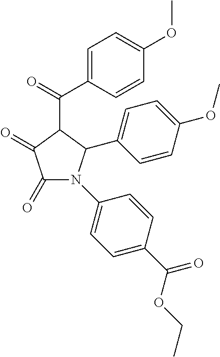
C1(=O)C(=O)C(C(=O)C2=CC=C(OC)C=C2)C(C2=CC=C(OC)C=C2)N1C1=CC=C(C(OCC)=O)C=C1
